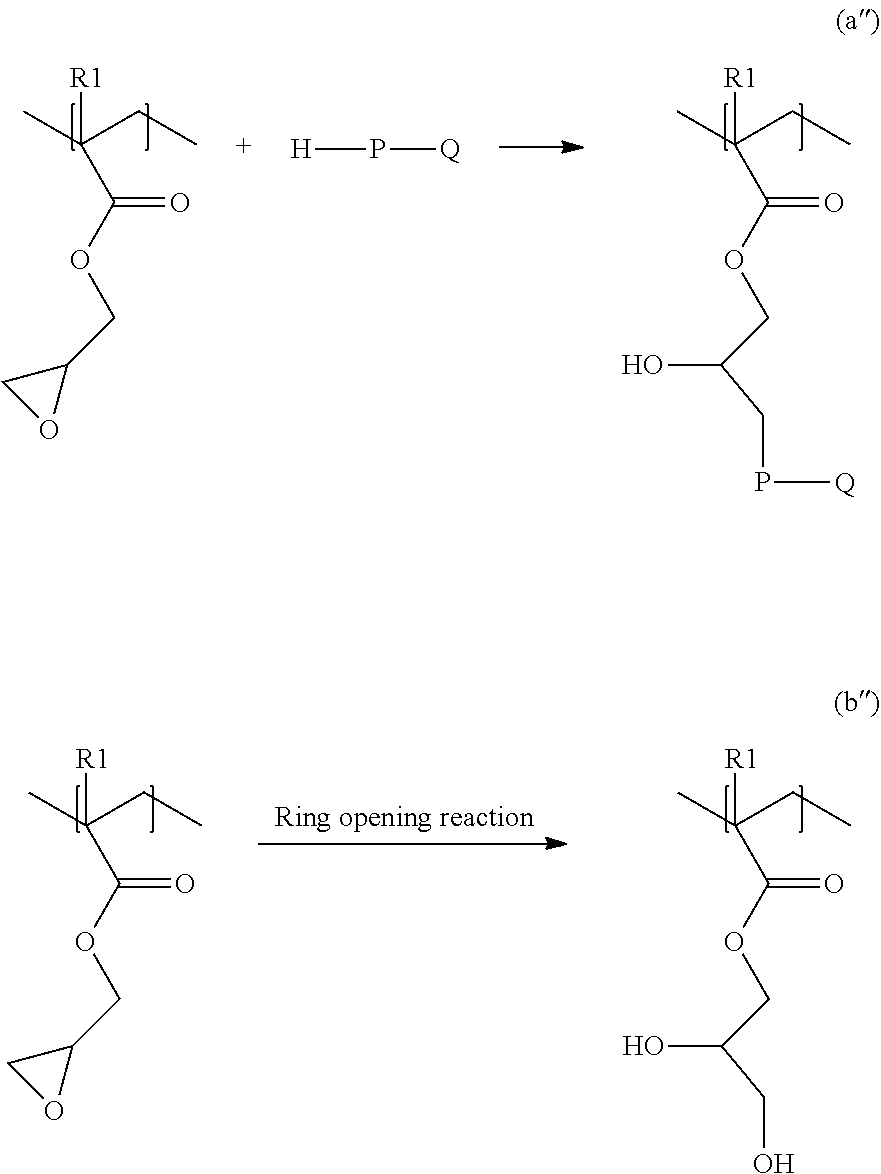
CC(CC)([R1])C(OCC1CO1)=O.CC(CC)([R1])C(OCC(CP[Q])O)=O.[H]P[Q].CC(CC)([R1])C(OCC1CO1)=O.CC(CC)([R1])C(OCC(CO)O)=O
